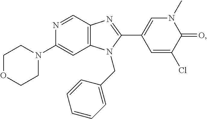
C1(N2CCOCC2)=CC2=C(C=N1)N=C(C1=CN(C)C(=O)C(Cl)=C1)N2CC1=CC=CC=C1
